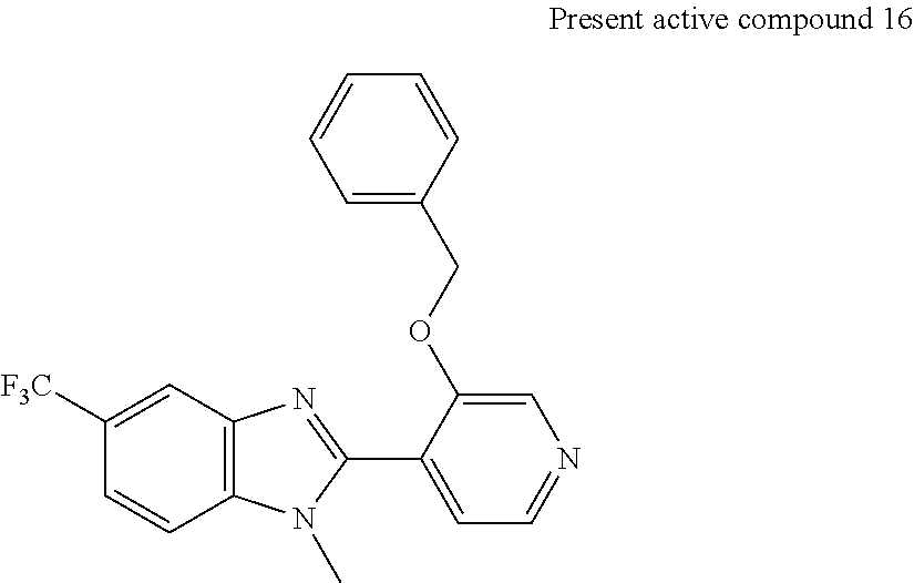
C12=C(C=C([F3C])C=C1)N=C(C1=CC=NC=C1OCC1=CC=CC=C1)N2C
